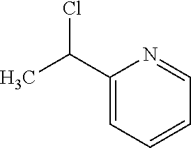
C1(C(C)Cl)=CC=CC=N1
